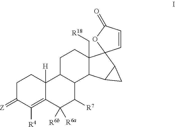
C1C(=[Z])C([R4])=C2C([H])(C1)C1C(C([R7])C2([R6b])[R6a])C2C(C[R18])(CC1)C1(C3C2C3)C=CC(=O)O1
